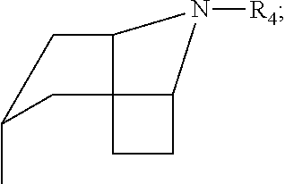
C12C3(CC1)C(N2[R4])CC(C)C3
